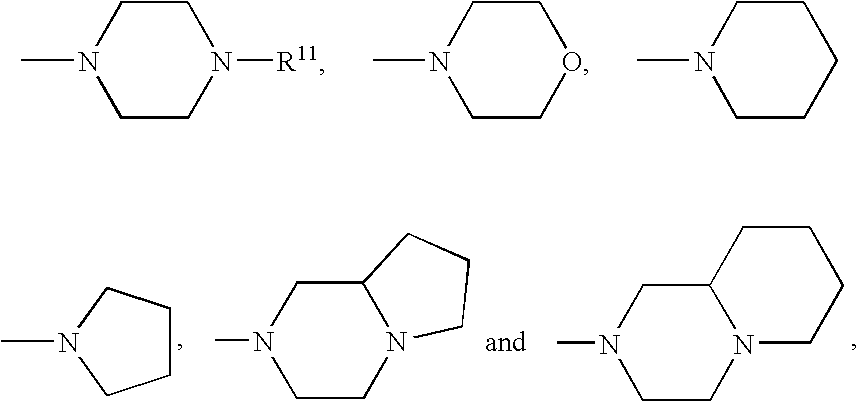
N1(C)CCN([R11])CC1.N1(C)CCOCC1.N1(C)CCCCC1.C1CCN(C)C1.N1(C)CCN2C(C1)CCC2.N1(C)CCN2C(C1)CCCC2
